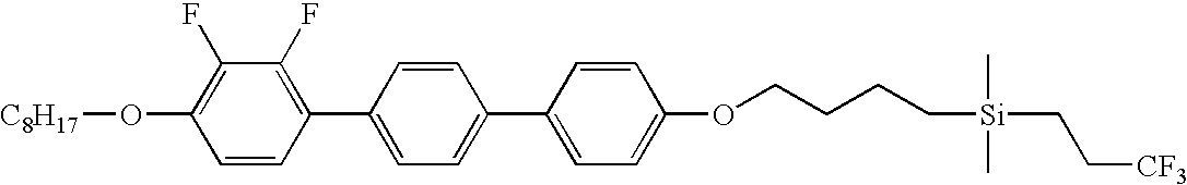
[C8H17]OC1=C(F)C(F)=C(C2=CC=C(C3=CC=C(OCCCC[Si](C)(C)CC[CF3])C=C3)C=C2)C=C1
